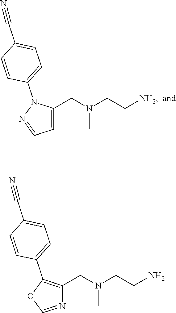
C1=C(CN(CC[NH2])C)N(C2=CC=C(C#N)C=C2)N=C1.N1=COC(C2=CC=C(C#N)C=C2)=C1CN(CC[NH2])C
